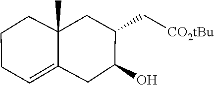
C1(O)CC2=CCCCC2(C)CC1C[CO2tBu]
